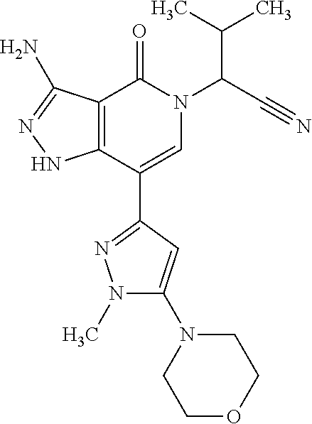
C12=C(C(C3=NN(C)C(N4CCOCC4)=C3)=CN(C(C#N)C(C)C)C1=O)NN=C2N
